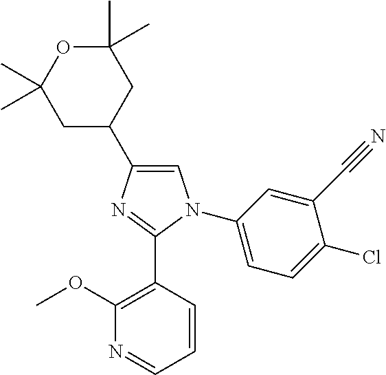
C1(C)(C)OC(C)(C)CC(C2=CN(C3=CC=C(Cl)C(C#N)=C3)C(C3=C(OC)N=CC=C3)=N2)C1
